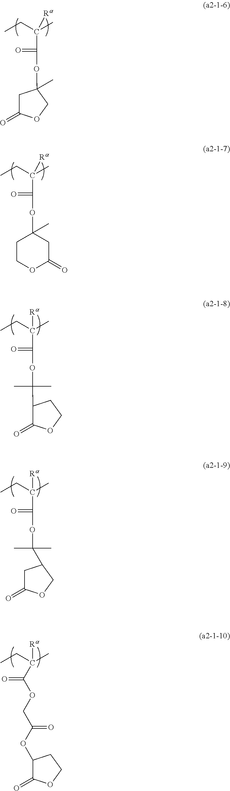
CCC(C)(C(=O)OC1(C)CC(=O)OC1)[Ra].CCC(C)(C(=O)OC1(C)CCOC(=O)C1)[Ra].CCC(C)(C(=O)OC(C1C(=O)OCC1)(C)C)[Ra].CCC(C)(C(=O)OC(C1CC(=O)OC1)(C)C)[Ra].CCC(C)(C(OCC(OC1C(=O)OCC1)=O)=O)[Ra]
